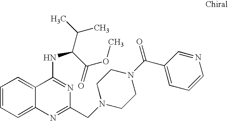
C1=CC=C2C(=C1)C(NC(C(C)C)C(=O)OC)=NC(CN1CCN(C(C3=CC=CN=C3)=O)CC1)=N2
